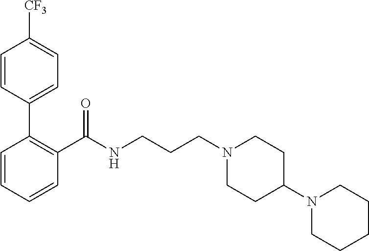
C1(C(NCCCN2CCC(N3CCCCC3)CC2)=O)=C(C2=CC=C([CF3])C=C2)C=CC=C1
